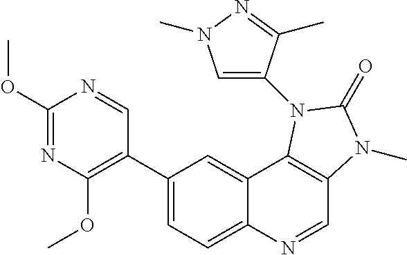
C1(OC)=NC(OC)=C(C2=CC=C3C(=C2)C2=C(C=N3)N(C)C(=O)N2C2=CN(C)N=C2C)C=N1
